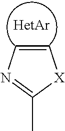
C1=CN=C(C)[X]1
